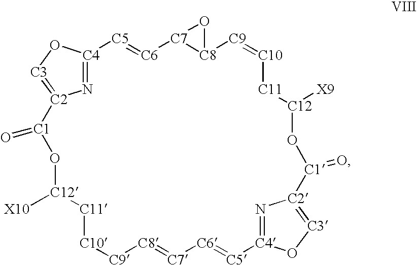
N1=[C4]2O[C3]=[C2]1[C1](=O)O[C12]([X10])[C11][C10][C9][C8]=[C7][C6]=[C5][C4]1=N[C2](=[C3]O1)[C1](=O)O[C12]([X9])[C11][C10]=[C9][C8]1[C7]([C6]=[C5]2)O1
